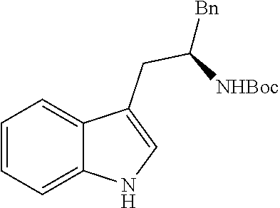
C1=CC=C2C(CC([Bn])[NHBoc])=CNC2=C1
